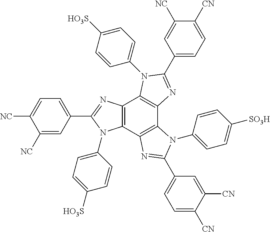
C12=C(C3=C(C4=C1N(C1=CC=C([HO3S])C=C1)C(C1=CC=C([CN])C([NC])=C1)=N4)N(C1=CC=C([SO3H])C=C1)C(C1=CC=C([CN])C([CN])=C1)=N3)N(C1=CC=C([HO3S])C=C1)C(C1=CC=C([NC])C([NC])=C1)=N2
